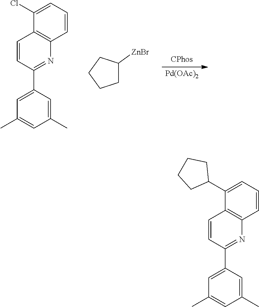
C1=C(Cl)C2=C(C=C1)N=C(C1=CC(C)=CC(C)=C1)C=C2.C1C([ZnBr])CCC1.[Pd(OAc)2].C1=C(C2CCCC2)C2=C(C=C1)N=C(C1=CC(C)=CC(C)=C1)C=C2
